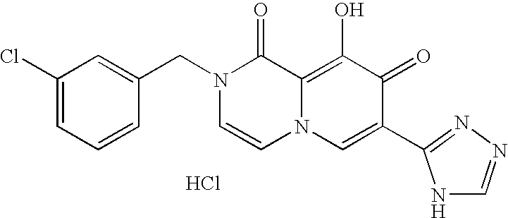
Cl.C1=C(CN2C=CN3C(=C(O)C(=O)C(C4=NN=CN4)=C3)C2=O)C=CC=C1Cl
